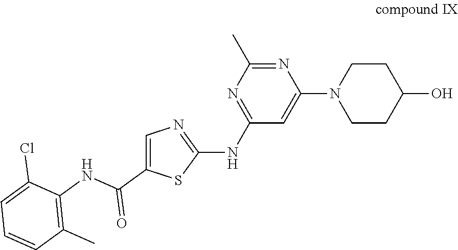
N1=C(C)N=C(NC2=NC=C(C(=O)NC3=C(C)C=CC=C3Cl)S2)C=C1N1CCC(O)CC1
